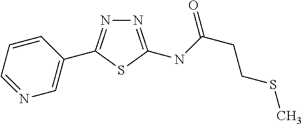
N1=C(NC(CCSC)=O)SC(C2=CN=CC=C2)=N1
